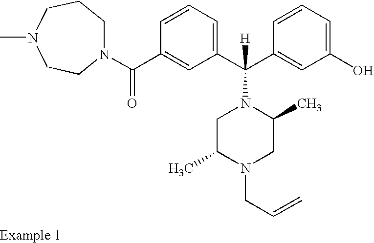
N1(C(C2=CC(C(C3=CC(O)=CC=C3)([H])N3CC(C)N(CC=C)CC3C)=CC=C2)=O)CCCN(C)CC1
